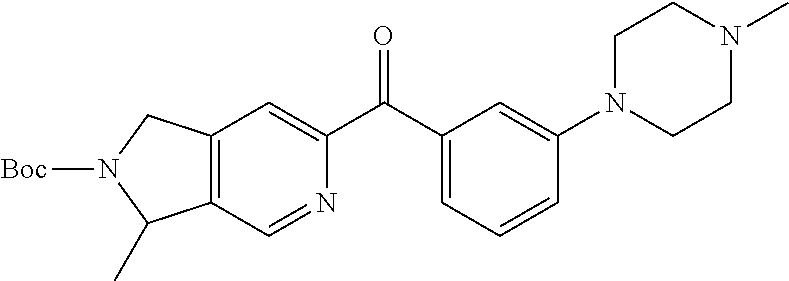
C12=C(C=NC(C(C3=CC=CC(N4CCN(C)CC4)=C3)=O)=C1)C(C)N([Boc])C2
